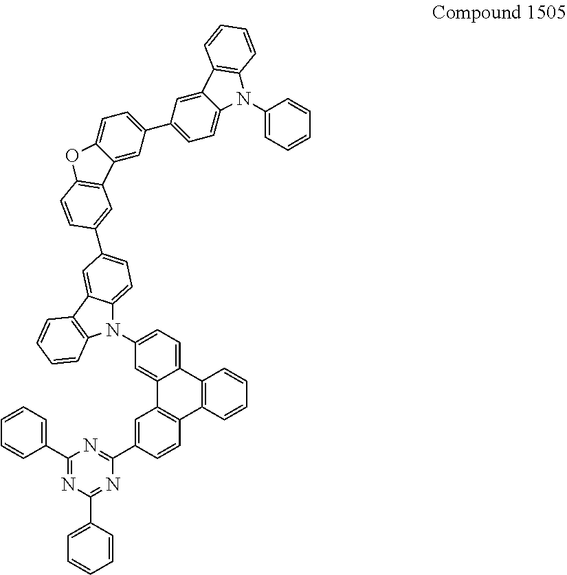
C1=C(C2=NC(C3=CC4=C(C=C3)C3=C(C5=CC=C(N6C7=CC=C(C8=CC9=C(OC%10=CC=C(C%11=CC=C%12C(=C%11)C%11=C(N%12C%12=CC=CC=C%12)C=CC=C%11)C=C%109)C=C8)C=C7C7=C6C=CC=C7)C=C45)C=CC=C3)=NC(C3=CC=CC=C3)=N2)C=CC=C1
